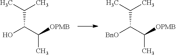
C(C(C([OPMB])C)O)(C)C.C(C(C([OPMB])C)[BnO])(C)C
